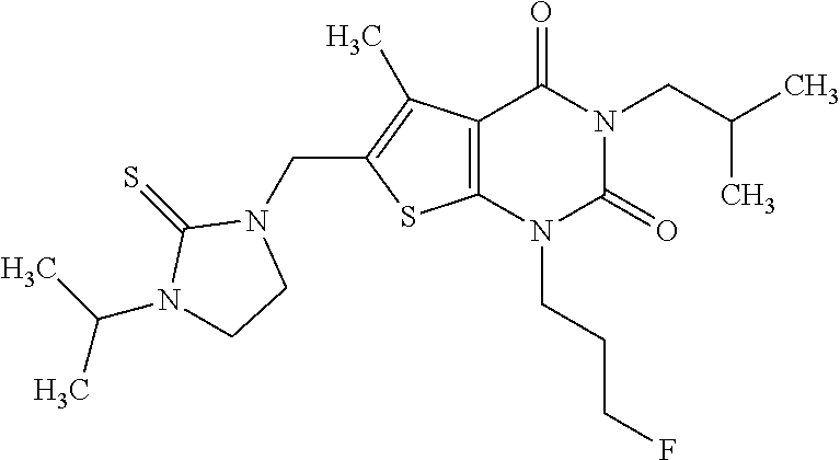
C12=C(N(CCCF)C(=O)N(CC(C)C)C1=O)SC(CN1C(=S)N(C(C)C)CC1)=C2C
